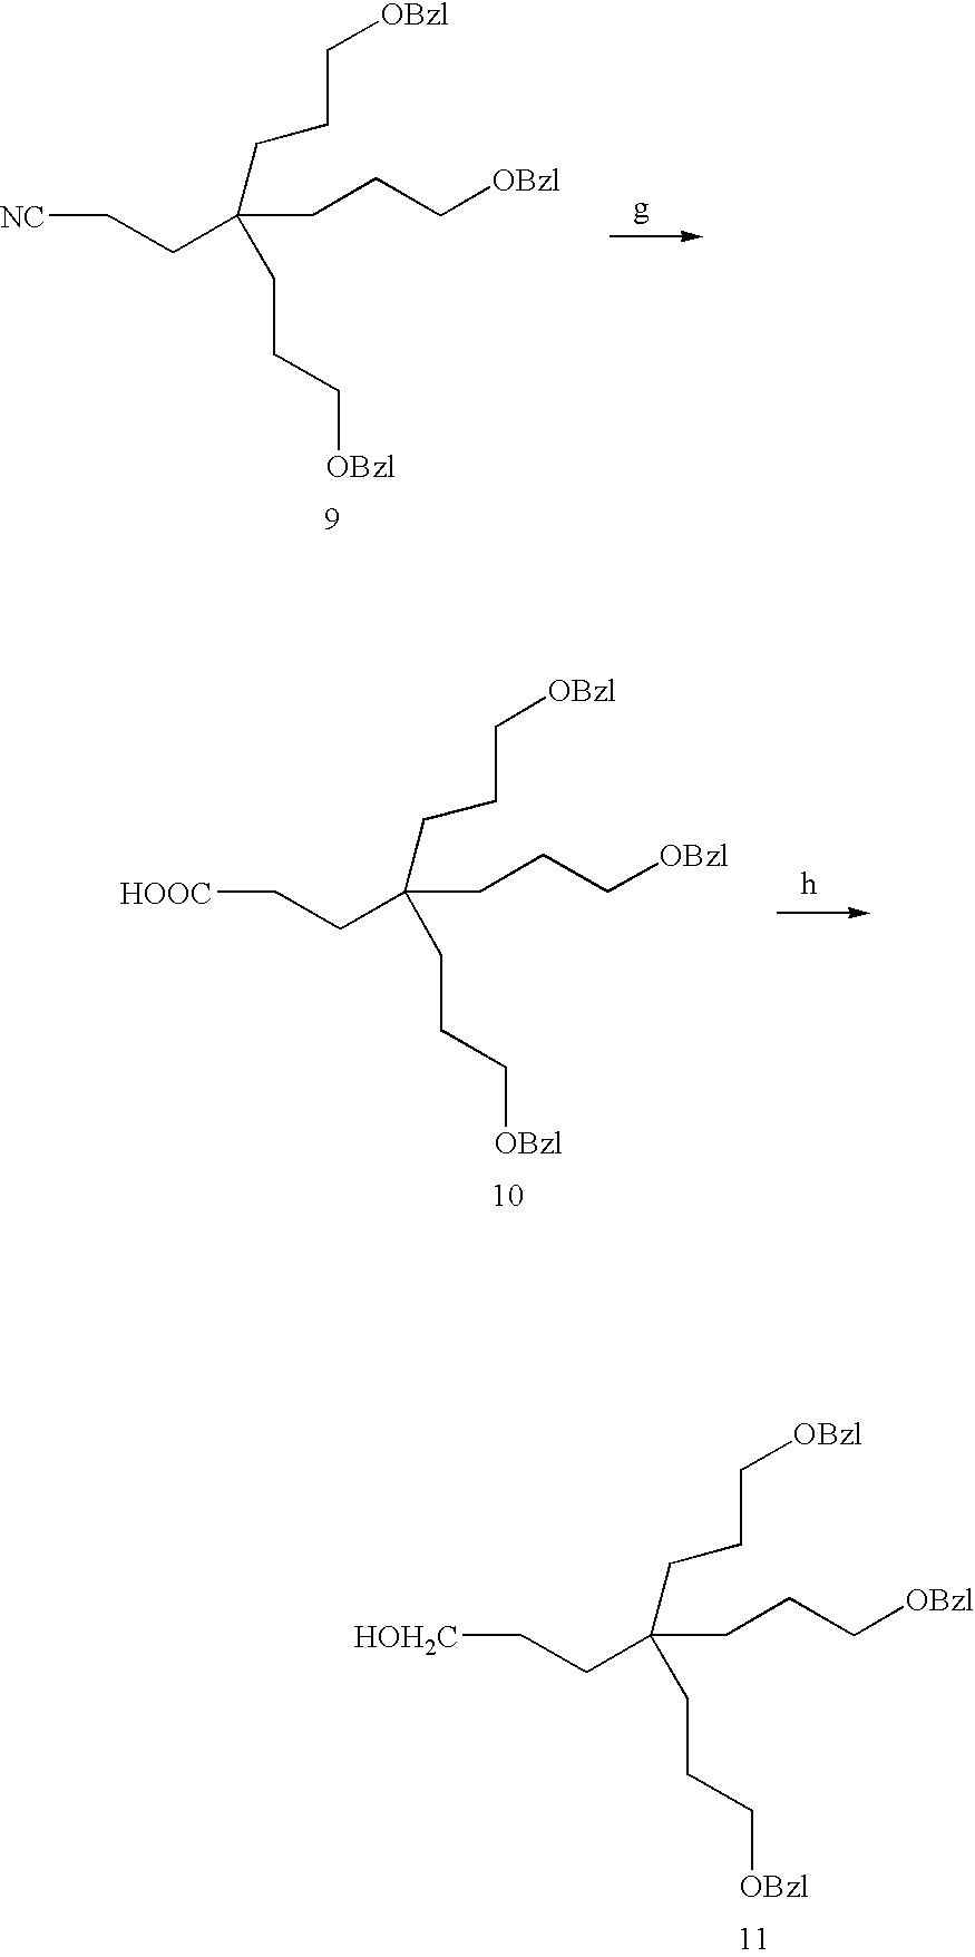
C(CCC[OBzl])(CCC[OBzl])(CCC[OBzl])CC[NC].C(CCC[OBzl])(CCC[OBzl])(CCC[OBzl])CC[HOOC].C(CCC[OBzl])(CCC[OBzl])(CCC[OBzl])CC[HOH2C]
